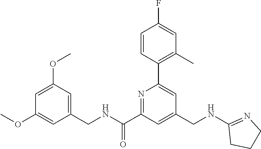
C1=C(OC)C=C(CNC(C2=NC(C3=C(C)C=C(F)C=C3)=CC(CNC3=NCCC3)=C2)=O)C=C1OC
